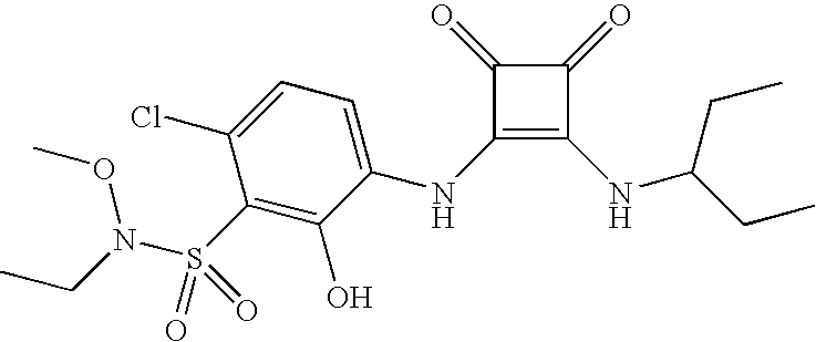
S(C1=C(O)C(NC2=C(NC(CC)CC)C(=O)C2=O)=CC=C1Cl)(N(CC)OC)(=O)=O
